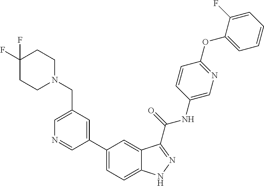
C1(CN2CCC(F)(F)CC2)=CN=CC(C2=CC=C3C(=C2)C(C(NC2=CN=C(OC4=CC=CC=C4F)C=C2)=O)=NN3)=C1
